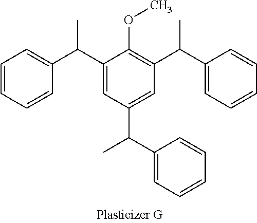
C1=CC=CC(C(C2=CC(C(C3=CC=CC=C3)C)=CC(C(C3=CC=CC=C3)C)=C2OC)C)=C1
